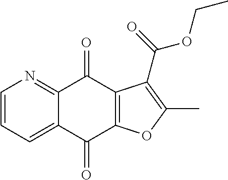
C1=CC=C2C(=N1)C(=O)C1=C(C2=O)OC(C)=C1C(=O)OCC
